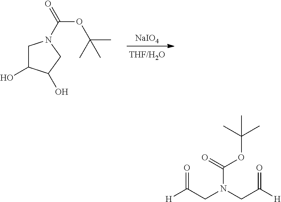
[NaIO4].C1C(O)C(O)CN1C(OC(C)(C)C)=O.[H]C(CN(CC([H])=O)C(=O)OC(C)(C)C)=O
